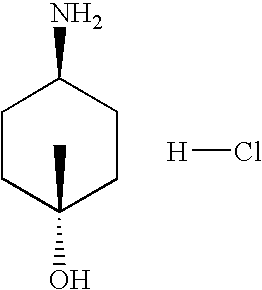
C1CC(C)(O)CCC1N.[H]Cl
